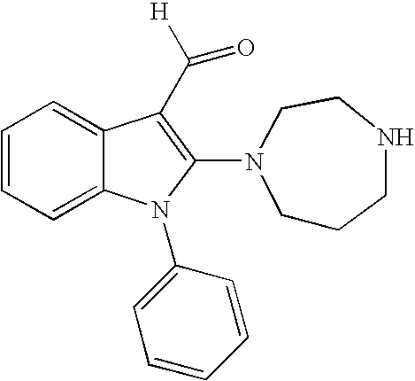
C1=CC=C2C(=C1)C(C([H])=O)=C(N1CCCNCC1)N2C1=CC=CC=C1
